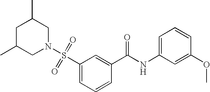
N1(S(C2=CC=CC(C(NC3=CC=CC(OC)=C3)=O)=C2)(=O)=O)CC(C)CC(C)C1
